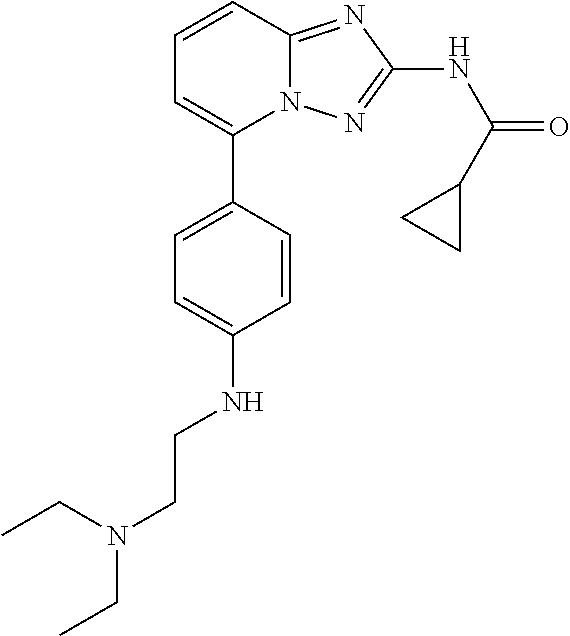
C1=CC2=NC(NC(C3CC3)=O)=NN2C(C2=CC=C(NCCN(CC)CC)C=C2)=C1
